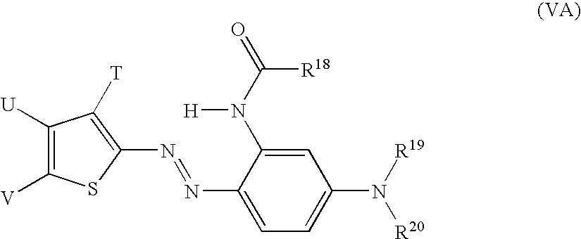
C1([U])=C([V])SC(N=NC2=CC=C(N([R19])[R20])C=C2N(C(=O)[R18])[H])=C1[T]
